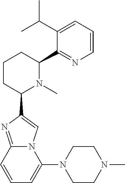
C1CC(C2=CN3C(=N2)C=CC=C3N2CCN(C)CC2)N(C)C(C2=NC=CC=C2C(C)C)C1
